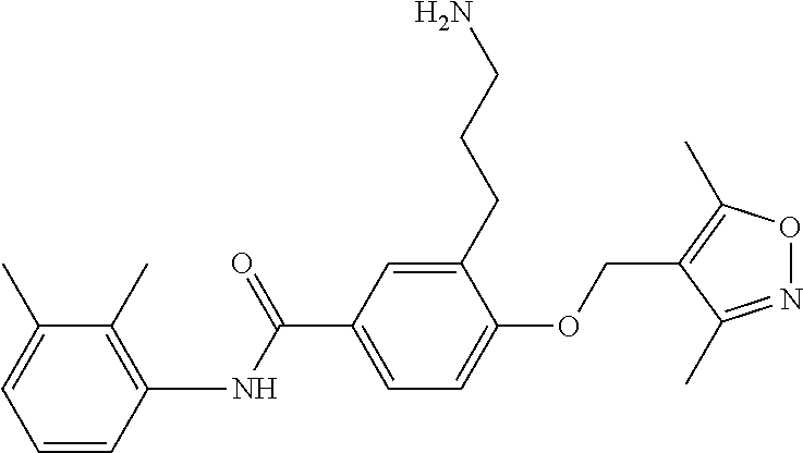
N(C(C1=CC=C(OCC2=C(C)ON=C2C)C(CCCN)=C1)=O)C1=C(C)C(C)=CC=C1
